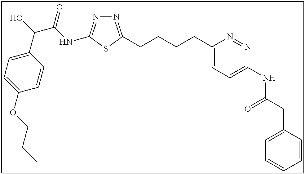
N1=C(CCCCC2=CC=C(NC(CC3=CC=CC=C3)=O)N=N2)SC(NC(C(C2=CC=C(OCCC)C=C2)O)=O)=N1
